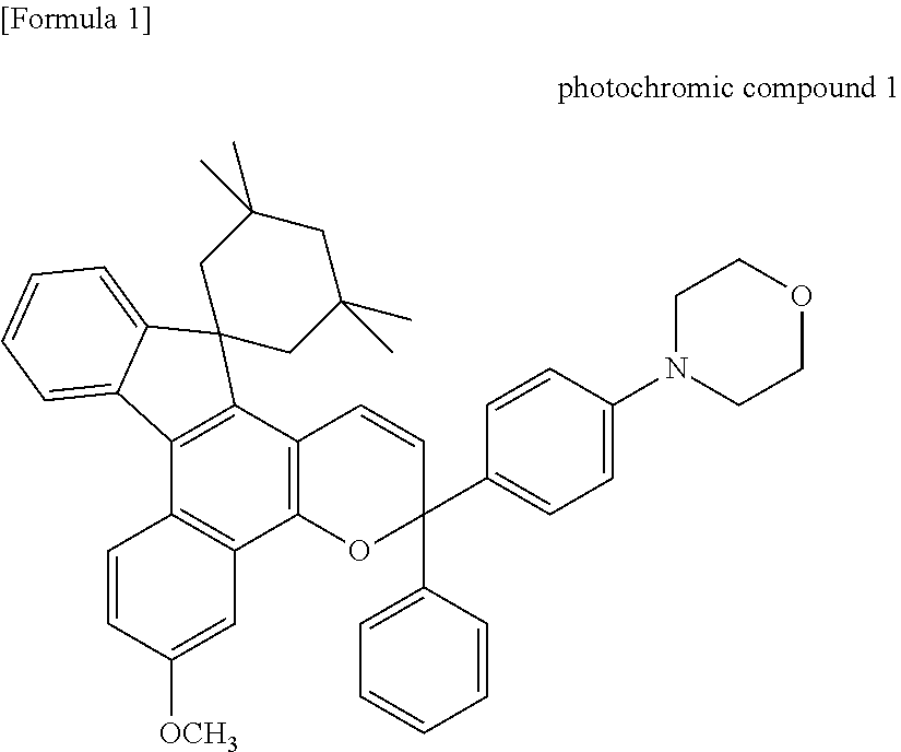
C12=C(C3=C(C4=C1C1=CC=CC=C1C41CC(C)(C)CC(C)(C)C1)C=CC(C1=CC=C(N4CCOCC4)C=C1)(C1=CC=CC=C1)O3)C=C([OCH3])C=C2
